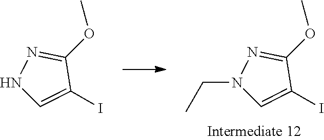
N1(CC)C=C(I)C(OC)=N1.N1C=C(I)C(OC)=N1
